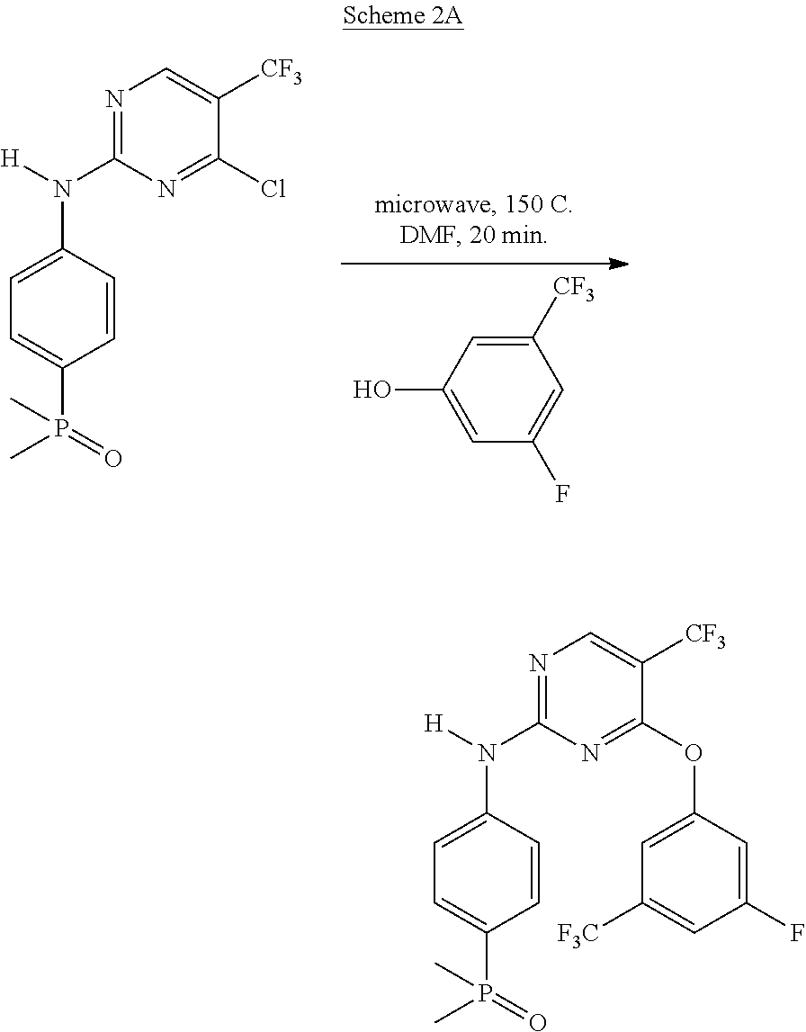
N1=C(N([H])C2=CC=C(P(C)(=O)C)C=C2)N=C(OC2=CC([F3C])=CC(F)=C2)C([CF3])=C1.N1=C(N([H])C2=CC=C(P(C)(=O)C)C=C2)N=C(Cl)C([CF3])=C1.C1([CF3])=CC(O)=CC(F)=C1
